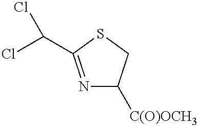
N1=C(C(Cl)Cl)SCC1[C(O)OCH3]
